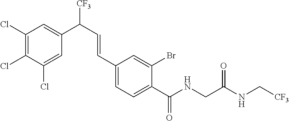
C1(Cl)=CC(C(C=CC2=CC=C(C(NCC(NC[CF3])=O)=O)C(Br)=C2)[CF3])=CC(Cl)=C1Cl
